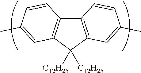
C12=C(C([C12H25])([C12H25])C3=C1C=CC(C)=C3)C=C(C)C=C2
